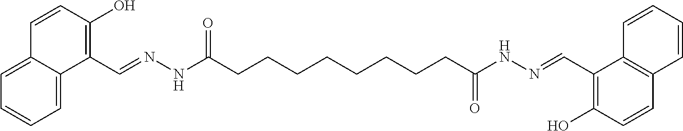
C12=CC=CC=C1C=CC(O)=C2C=NNC(CCCCCCCCC(NN=CC1=C(O)C=CC2=C1C=CC=C2)=O)=O
